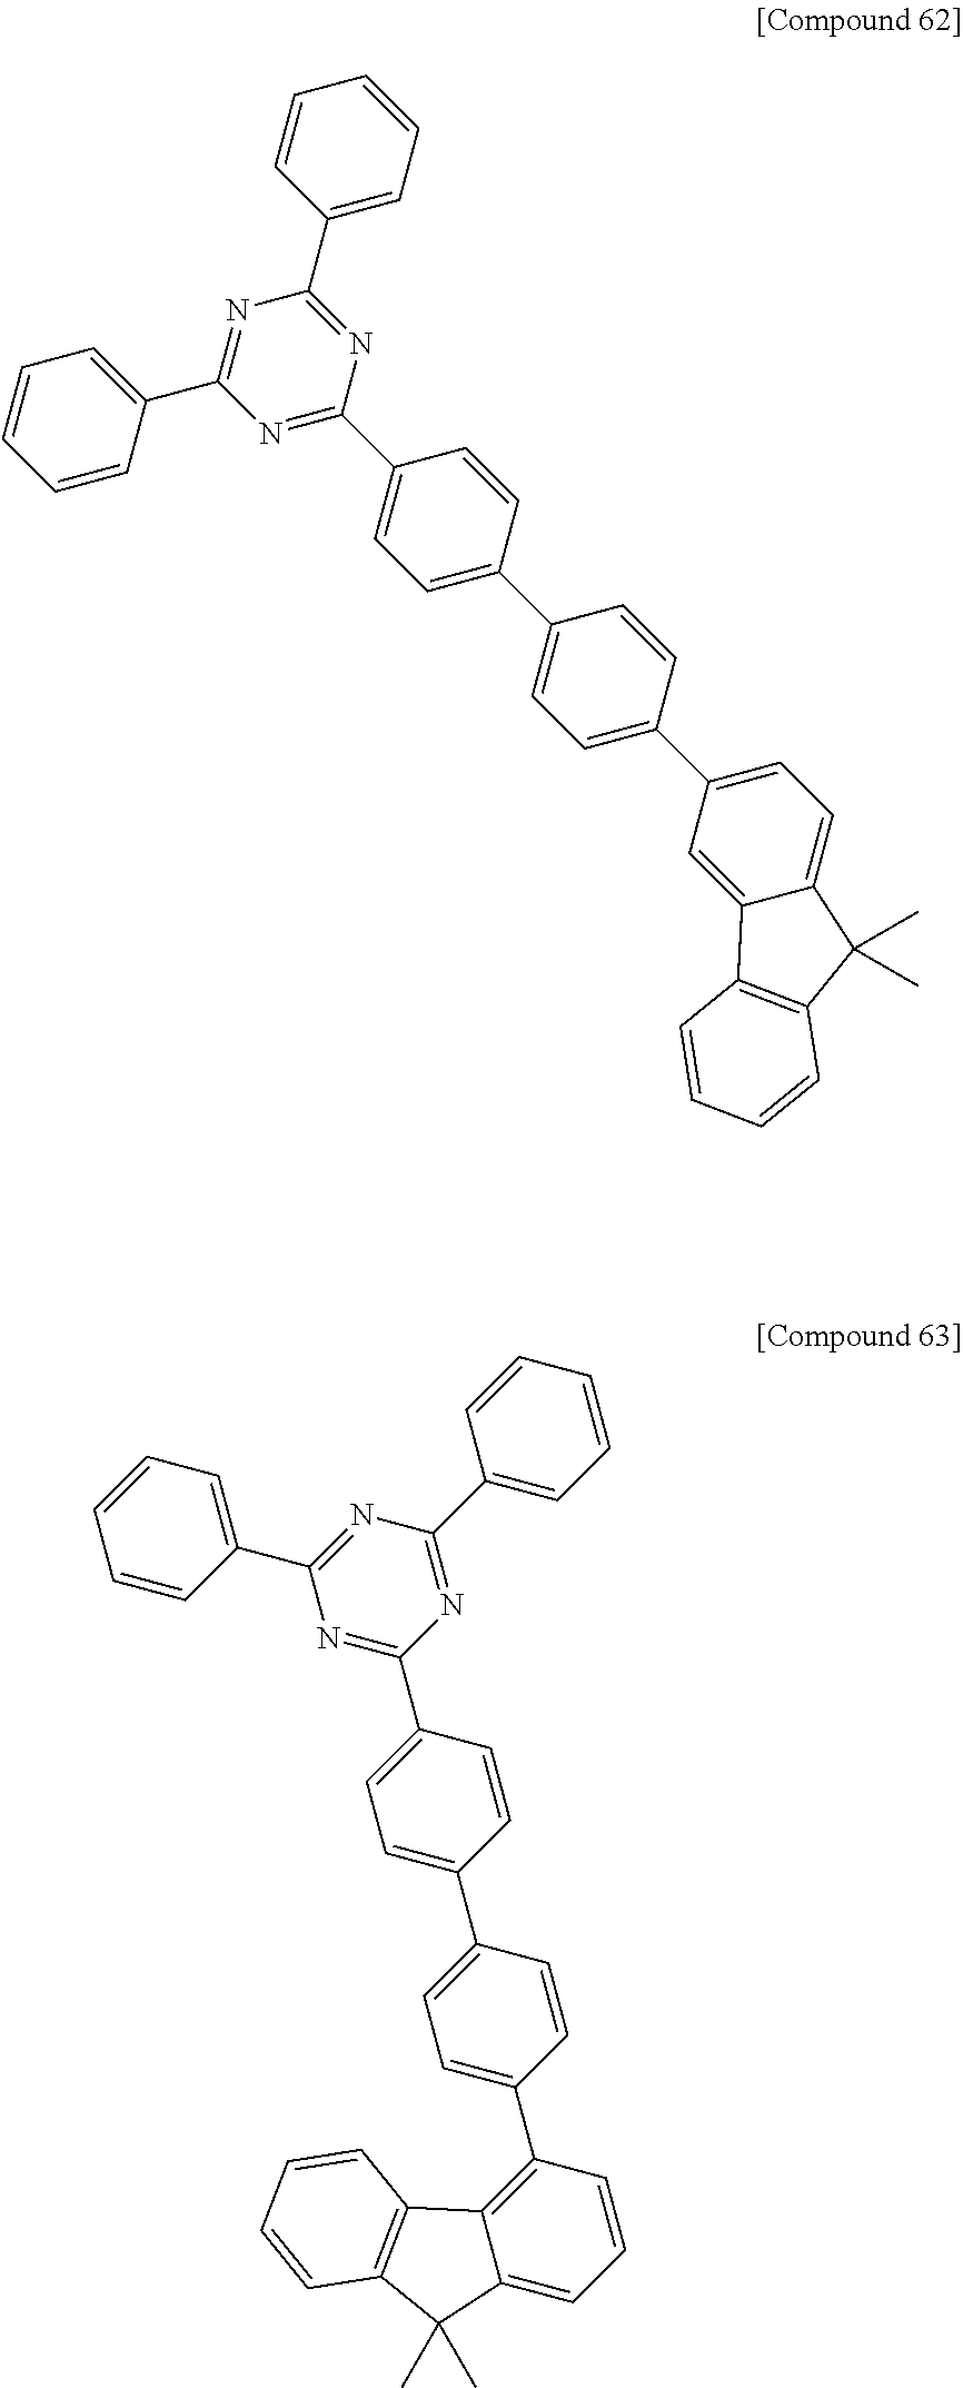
C1=CC(C2=NC(C3=CC=CC=C3)=NC(C3=CC=C(C4=CC=C(C5=CC=C6C(=C5)C5=C(C6(C)C)C=CC=C5)C=C4)C=C3)=N2)=CC=C1.C1(C2=CC=CC=C2)=NC(C2=CC=CC=C2)=NC(C2=CC=C(C3=CC=C(C4=C5C(=CC=C4)C(C)(C)C4=C5C=CC=C4)C=C3)C=C2)=N1
